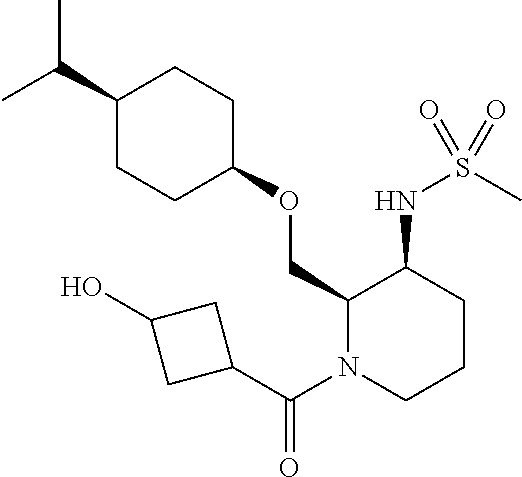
C(C1CCC(OCC2N(C(C3CC(O)C3)=O)CCCC2NS(C)(=O)=O)CC1)(C)C
